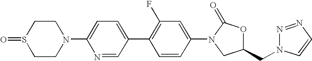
C1CN(C2=CC=C(C3=C(F)C=C(N4C(=O)OC(CN5N=NC=C5)C4)C=C3)C=N2)CCS1=O
